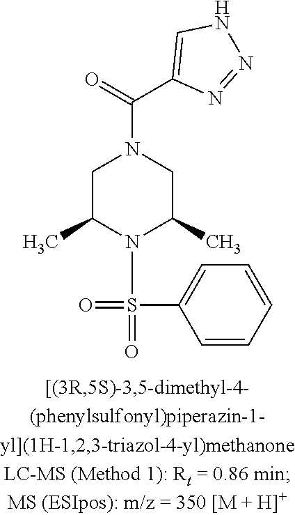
C1=C(S(=O)(N2C(C)CN(C(C3=CNN=N3)=O)CC2C)=O)C=CC=C1
